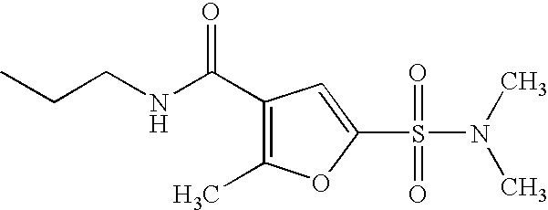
C(NCCC)(C1=C(C)OC(S(N(C)C)(=O)=O)=C1)=O
